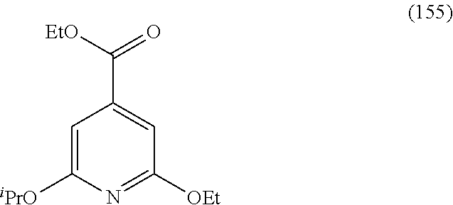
C1=C([iPrO])N=C([OEt])C=C1C([EtO])=O
